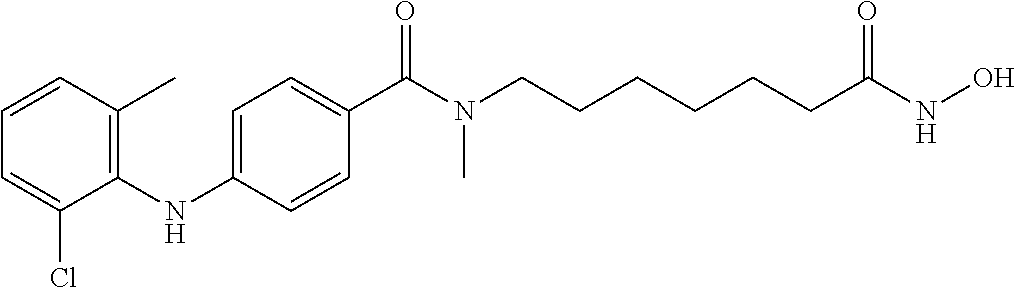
C1(NC2=C(C)C=CC=C2Cl)=CC=C(C(N(CCCCCCC(NO)=O)C)=O)C=C1
